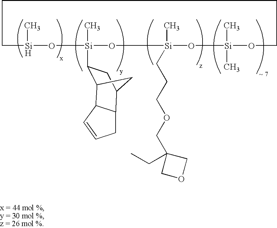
C1[Si](C)O[Si](C)(C2C3CC(C2)C2C3C=CC2)O[Si](C)(CCCOCC2(CC)COC2)O[Si](C)(C)OCCC1
